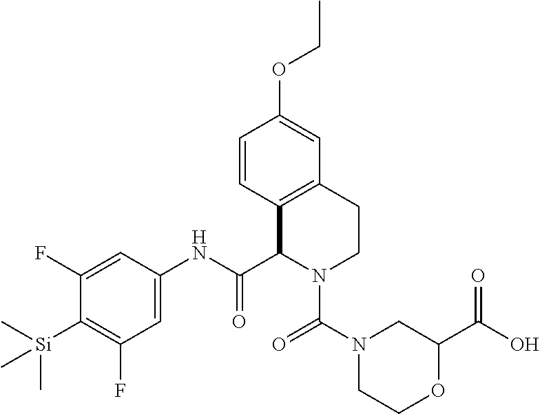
C1(F)=CC(NC(=O)C2C3=C(C=C(OCC)C=C3)CCN2C(N2CCOC(C(O)=O)C2)=O)=CC(F)=C1[Si](C)(C)C
